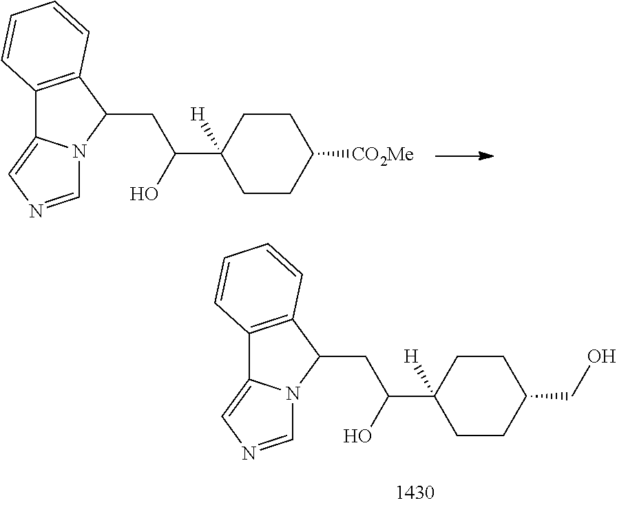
C12=C(C(CC(C3([H])CCC([CO2Me])CC3)O)N3C1=CN=C3)C=CC=C2.C12=C(C(CC(C3([H])CCC(CO)CC3)O)N3C1=CN=C3)C=CC=C2
